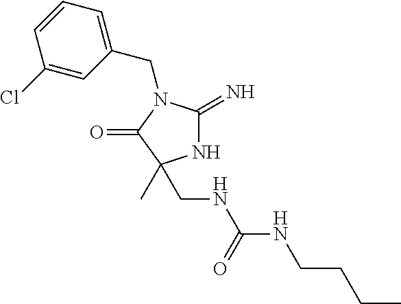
N1C(=N)N(CC2=CC=CC(Cl)=C2)C(=O)C1(C)CNC(NCCCC)=O
